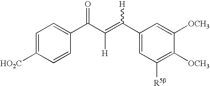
C1=C([HO2C])C=CC(C(C(=C(C2=CC([R5b])=C([OCH3])C([OCH3])=C2)[H])[H])=O)=C1
